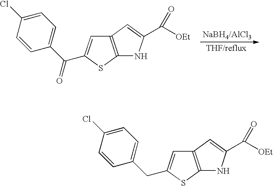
C1(Cl)=CC=C(C(=O)C2=CC3=C(S2)NC(C([OEt])=O)=C3)C=C1.C1(Cl)=CC=C(CC2=CC3=C(S2)NC(C([OEt])=O)=C3)C=C1
